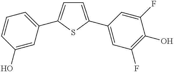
C1=C(C2=CC(F)=C(O)C(F)=C2)SC(C2=CC=CC(O)=C2)=C1
